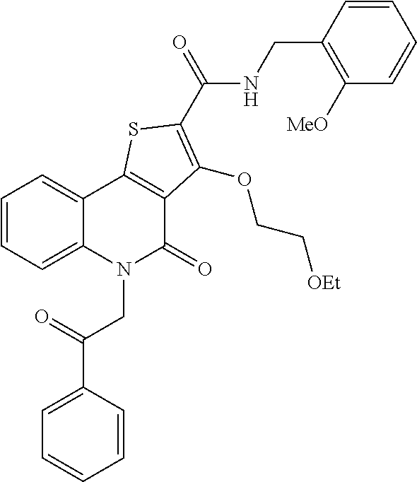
C1(C(=O)CN2C(=O)C3=C(C4=CC=CC=C24)SC(C(NCC2=C([MeO])C=CC=C2)=O)=C3OCC[OEt])=CC=CC=C1
